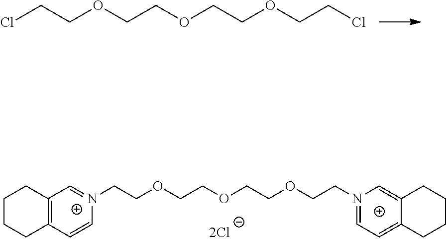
ClCCOCCOCCOCCCl.C12=C(C=C[N+](CCOCCOCCOCCN3=CC=C4C(=C3)CCCC4)=C1)CCCC2
